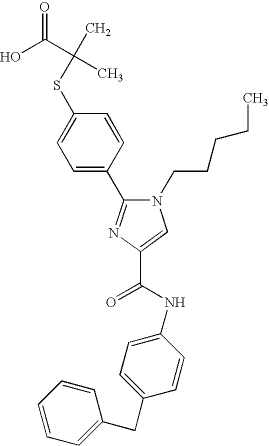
S(C1=CC=C(C2=NC(C(NC3=CC=C(CC4=CC=CC=C4)C=C3)=O)=CN2CCCCC)C=C1)C(C)(C(O)=O)C
